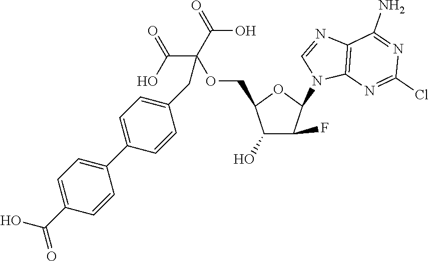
C1(O)C(F)C(N2C3=C(C(N)=NC(Cl)=N3)N=C2)OC1COC(CC1=CC=C(C2=CC=C(C(O)=O)C=C2)C=C1)(C(O)=O)C(O)=O
